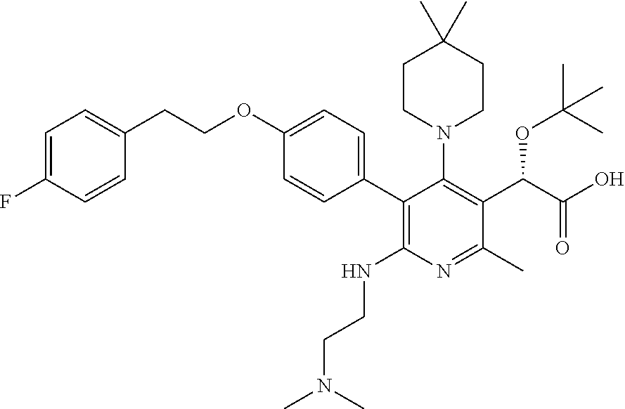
C1=C(F)C=CC(CCOC2=CC=C(C3=C(NCCN(C)C)N=C(C)C(C(OC(C)(C)C)C(O)=O)=C3N3CCC(C)(C)CC3)C=C2)=C1
